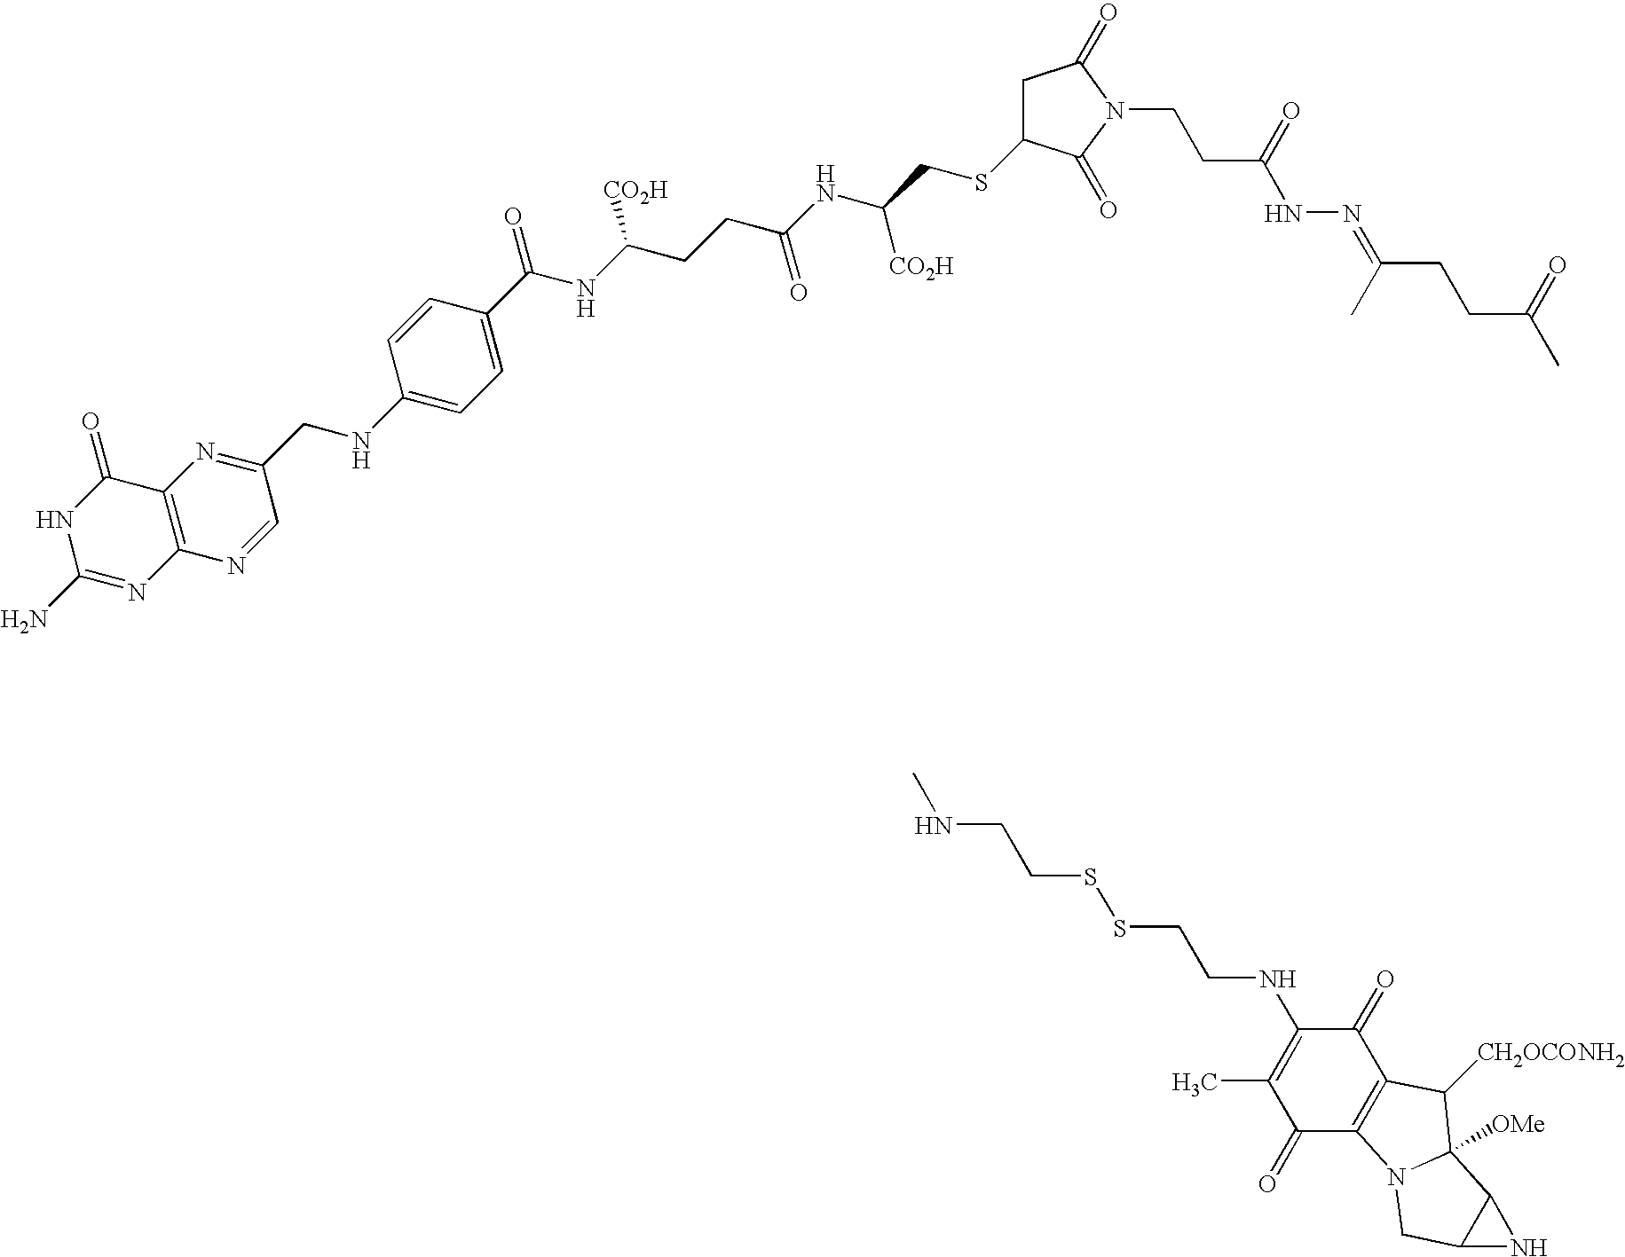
N1=C(N)NC(=O)C2=C1N=CC(CNC1=CC=C(C(NC(CCC(NC(CSC3CC(=O)N(CCC(NN=C(CCC(C)=O)C)=O)C3=O)[CO2H])=O)[CO2H])=O)C=C1)=N2.CNCCSSCCNC1=C(C)C(=O)C2=C(C1=O)C([CH2OCONH2])C1([OMe])N2CC2C1N2
